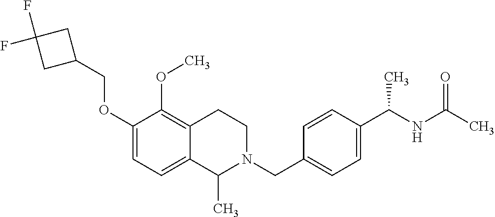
C1(OCC2CC(F)(F)C2)=CC=C2C(=C1OC)CCN(CC1=CC=C(C(NC(C)=O)C)C=C1)C2C
